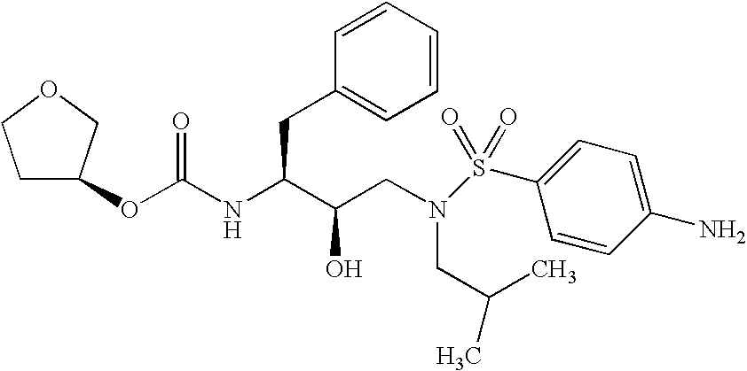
C1C(OC(NC(C(CN(S(C2=CC=C(N)C=C2)(=O)=O)CC(C)C)O)CC2=CC=CC=C2)=O)COC1
